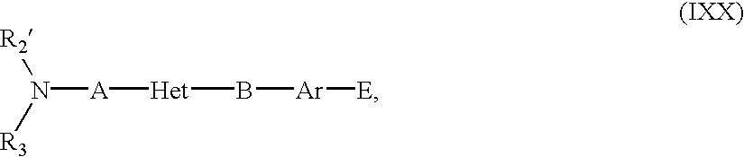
N([A][Het]B[Ar][E])([R2])[R3]
